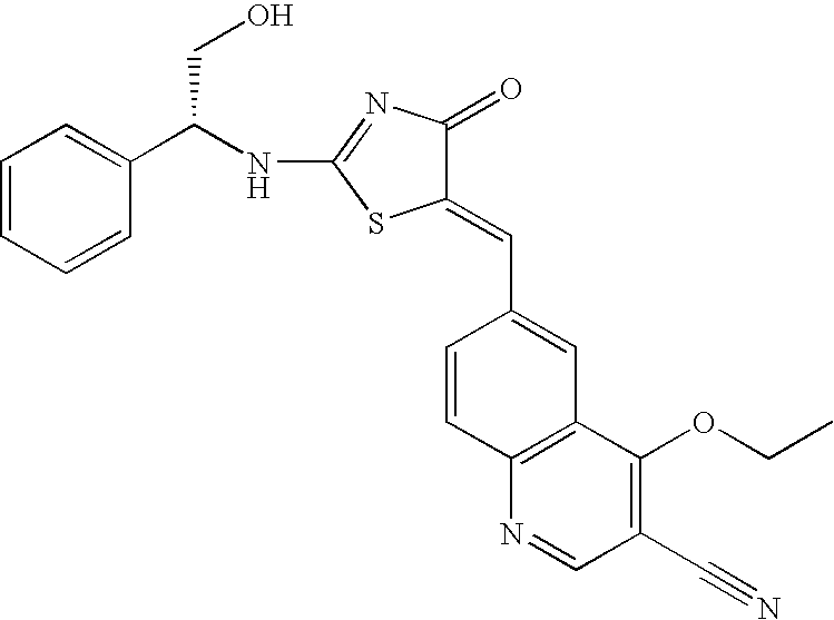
N(C1=NC(=O)C(=CC2=CC3=C(C=C2)N=CC(C#N)=C3OCC)S1)C(C1=CC=CC=C1)CO
